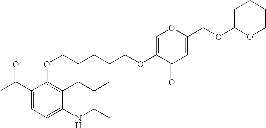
C1(C(C)=O)=CC=C(NCC)C(CCC)=C1OCCCCCOC1=COC(COC2OCCCC2)=CC1=O
